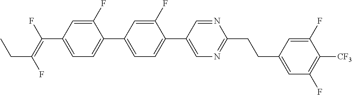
C1(F)=CC(C(=C(F)CC)F)=CC=C1C1=CC=C(C2=CN=C(CCC3=CC(F)=C([CF3])C(F)=C3)N=C2)C(F)=C1
